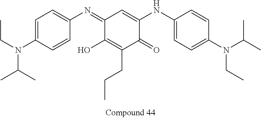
C1=C(N(CC)C(C)C)C=CC(N=C2C(O)=C(CCC)C(=O)C(NC3=CC=C(N(C(C)C)CC)C=C3)=C2)=C1
